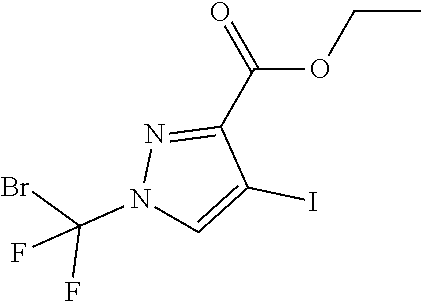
CCOC(C1=NN(C(Br)(F)F)C=C1I)=O
